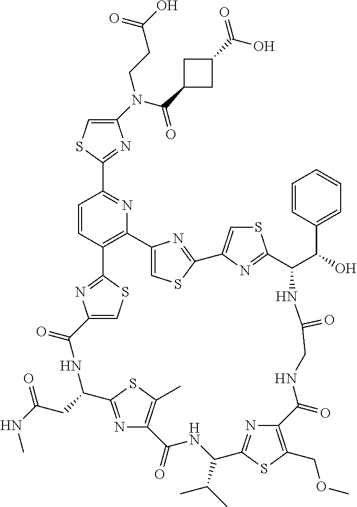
C1(N(C(=O)C2CC(C(O)=O)C2)CCC(O)=O)=CSC(C2=NC3=C(C=C2)C2=NC(=CS2)C(=O)NC(CC(NC)=O)C2=NC(=C(C)S2)C(=O)NC(C(C)C)C2=NC(=C(COC)S2)C(=O)NCC(=O)NC(C(C2=CC=CC=C2)O)C2=NC(=CS2)C2=NC3=CS2)=N1
